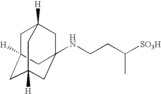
C1C2([H])CC3([H])CC(NCCC([SO3H])C)(CC1([H])C3)C2
